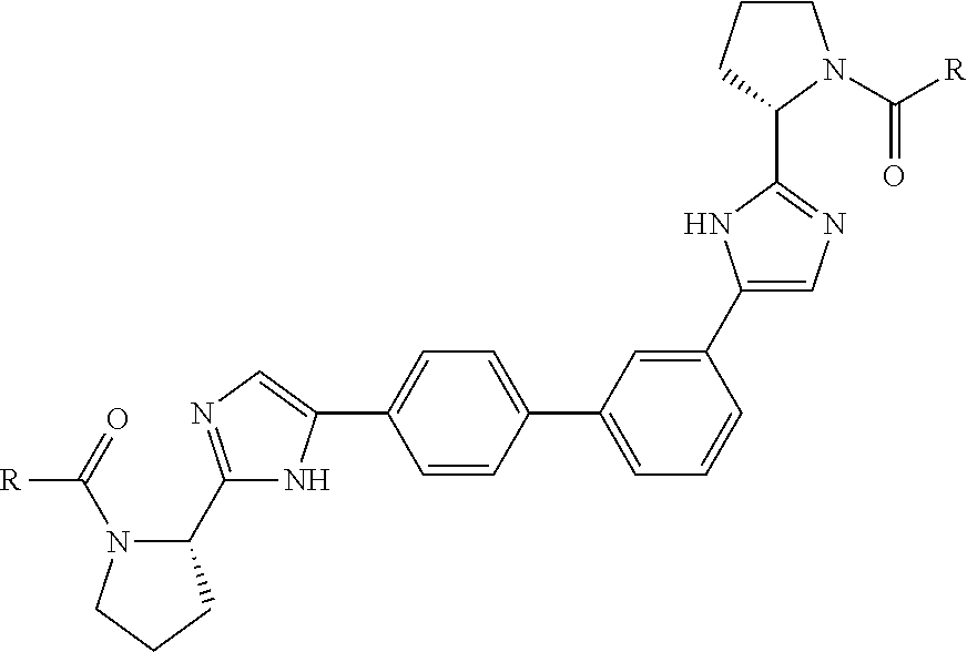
C1=CC(C2=CC=CC(C3=CN=C(C4N(C([R])=O)CCC4)N3)=C2)=CC=C1C1=CN=C(C2N(C(=O)[R])CCC2)N1
